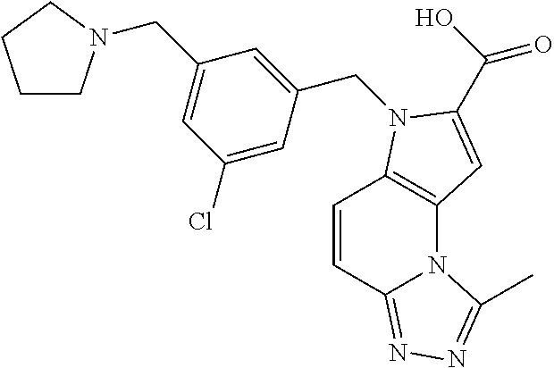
C1=CC2=NN=C(C)N2C2=C1N(CC1=CC(CN3CCCC3)=CC(Cl)=C1)C(C(=O)O)=C2
